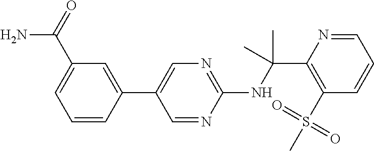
N(C(C1=C(S(C)(=O)=O)C=CC=N1)(C)C)C1=NC=C(C2=CC(C(=O)N)=CC=C2)C=N1
